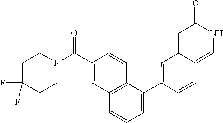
C1(C2=CC=CC3=C2C=CC(C(N2CCC(F)(F)CC2)=O)=C3)=CC2=CC(=O)NC=C2C=C1
